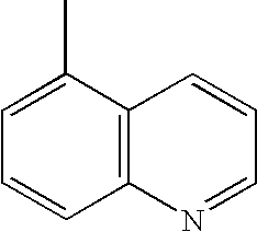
C12=C(C(C)=CC=C1)C=CC=N2
